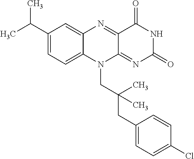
C1(C(C)C)=CC=C2C(=C1)N=C1C(=NC(=O)NC1=O)N2CC(CC1=CC=C(Cl)C=C1)(C)C
